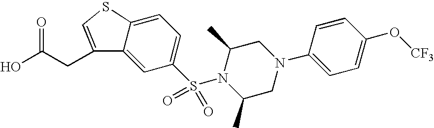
S(N1C(C)CN(C2=CC=C(O[CF3])C=C2)CC1C)(C1=CC=C2C(=C1)C(CC(O)=O)=CS2)(=O)=O
